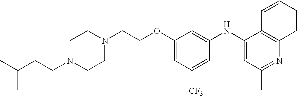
C1(NC2=CC(C)=NC3=C2C=CC=C3)=CC(OCCN2CCN(CCC(C)C)CC2)=CC([CF3])=C1
